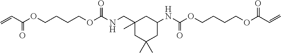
C1(CNC(OCCCCOC(C=C)=O)=O)(C)CC(C)(C)CC(NC(OCCCCOC(C=C)=O)=O)C1
